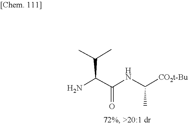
C(NC(C(N)C(C)C)=O)(C)[CO2t-Bu]
